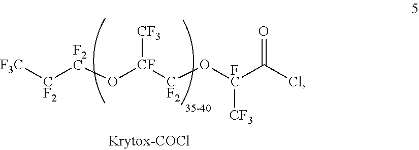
[F3C][CF2][F2C]O[CF]([CF2]O[FC](C(Cl)=O)[CF3])[CF3]
